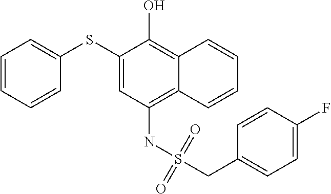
C1(SC2=CC=CC=C2)=CC(NS(CC2=CC=C(F)C=C2)(=O)=O)=C2C(=C1O)C=CC=C2
